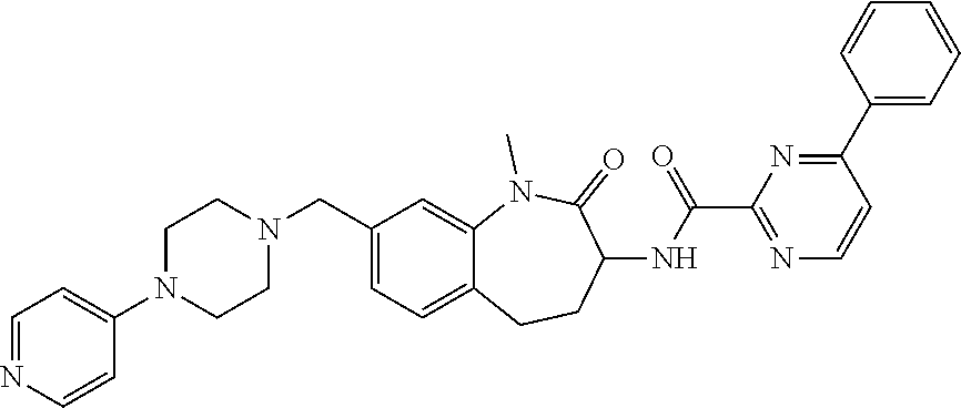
C1(CN2CCN(C3=CC=NC=C3)CC2)=CC=C2C(=C1)N(C)C(=O)C(NC(=O)C1=NC=CC(C3=CC=CC=C3)=N1)CC2
